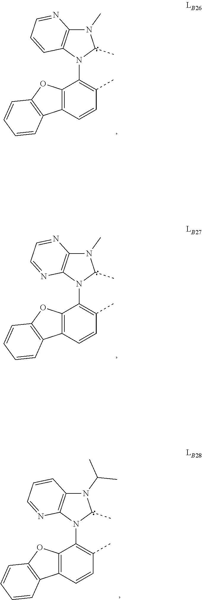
N1(C)C2=C(N(C3=C(C)C=CC4=C3OC3=C4C=CC=C3)C1C)C=CC=N2.N1(C)C2=C(N(C3=C(C)C=CC4=C3OC3=C4C=CC=C3)C1C)N=CC=N2.N1(C(C)C)C2=C(N(C3=C(C)C=CC4=C3OC3=C4C=CC=C3)C1C)N=CC=C2
